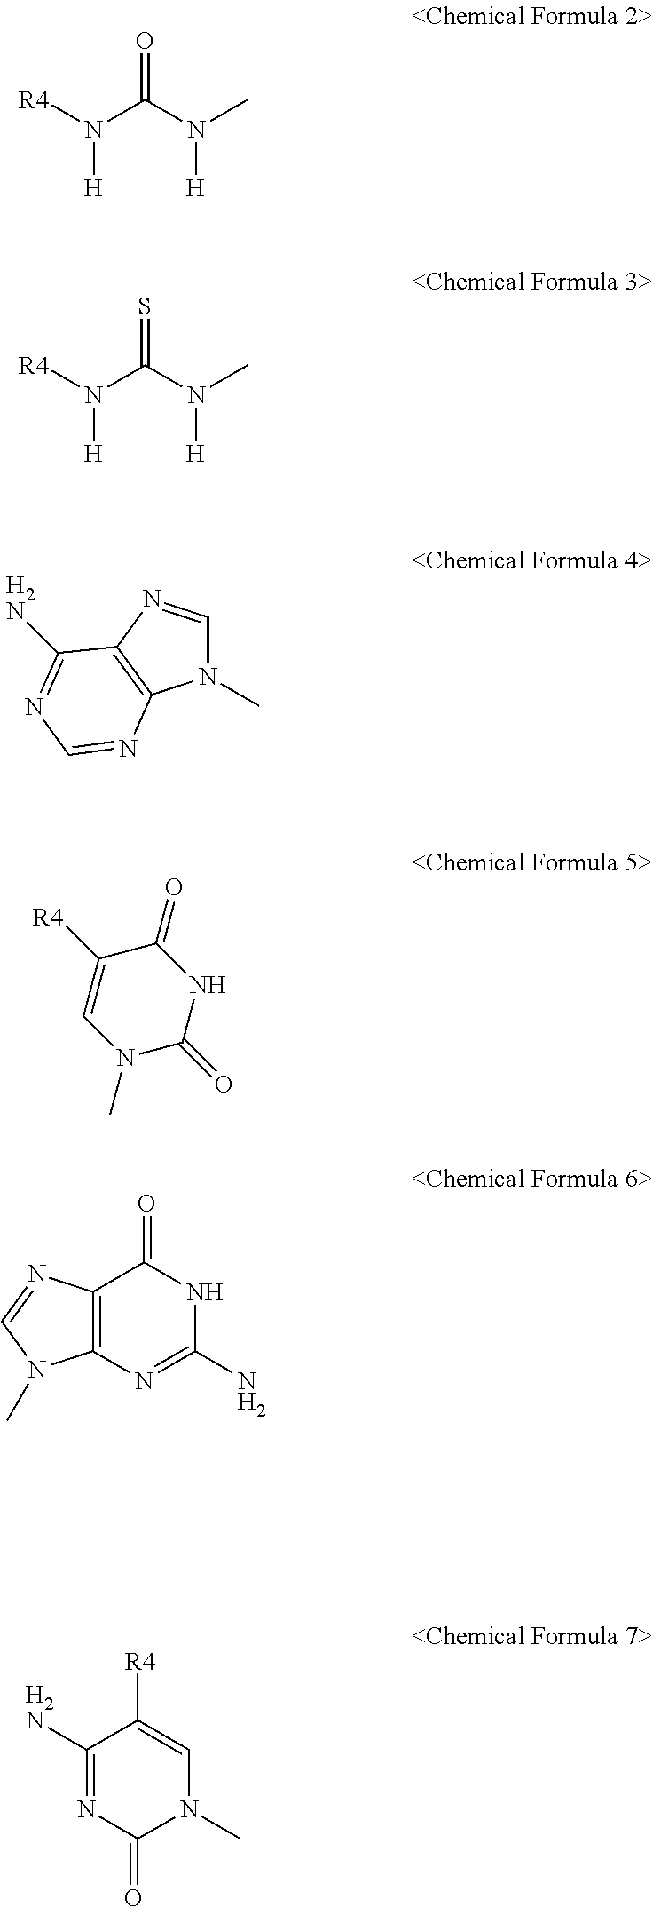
[R4]N(C(N(C)[H])=O)[H].[R4]N(C(N(C)[H])=S)[H].N1(C)C=NC2=C1N=CN=C2[H2N].C1([R4])=CN(C)C(=O)NC1=O.C12=C(N=CN1C)C(=O)NC(N)=N2.C1([H2N])=NC(=O)N(C)C=C1[R4]
